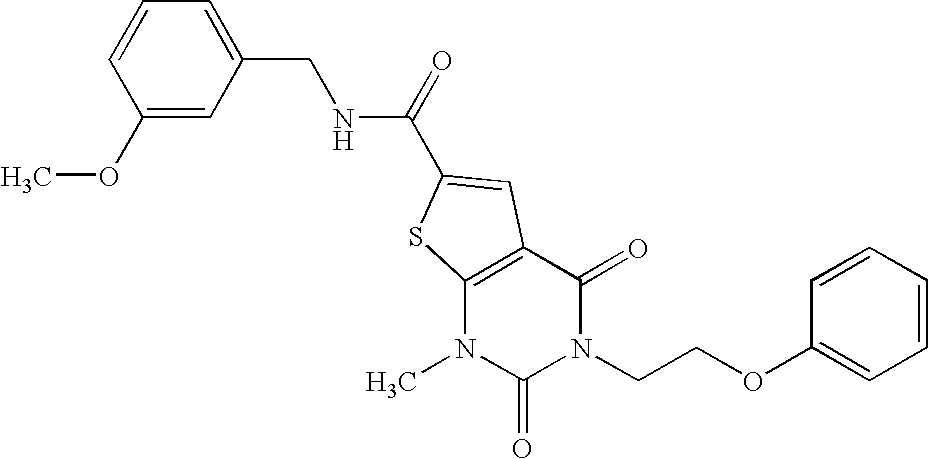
C1=CC=C(CNC(=O)C2=CC3=C(N(C)C(=O)N(CCOC4=CC=CC=C4)C3=O)S2)C=C1OC
